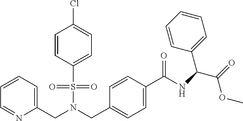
C1=CC(S(N(CC2=CC=C(C(NC(C(=O)OC)C3=CC=CC=C3)=O)C=C2)CC2=CC=CC=N2)(=O)=O)=CC=C1Cl
